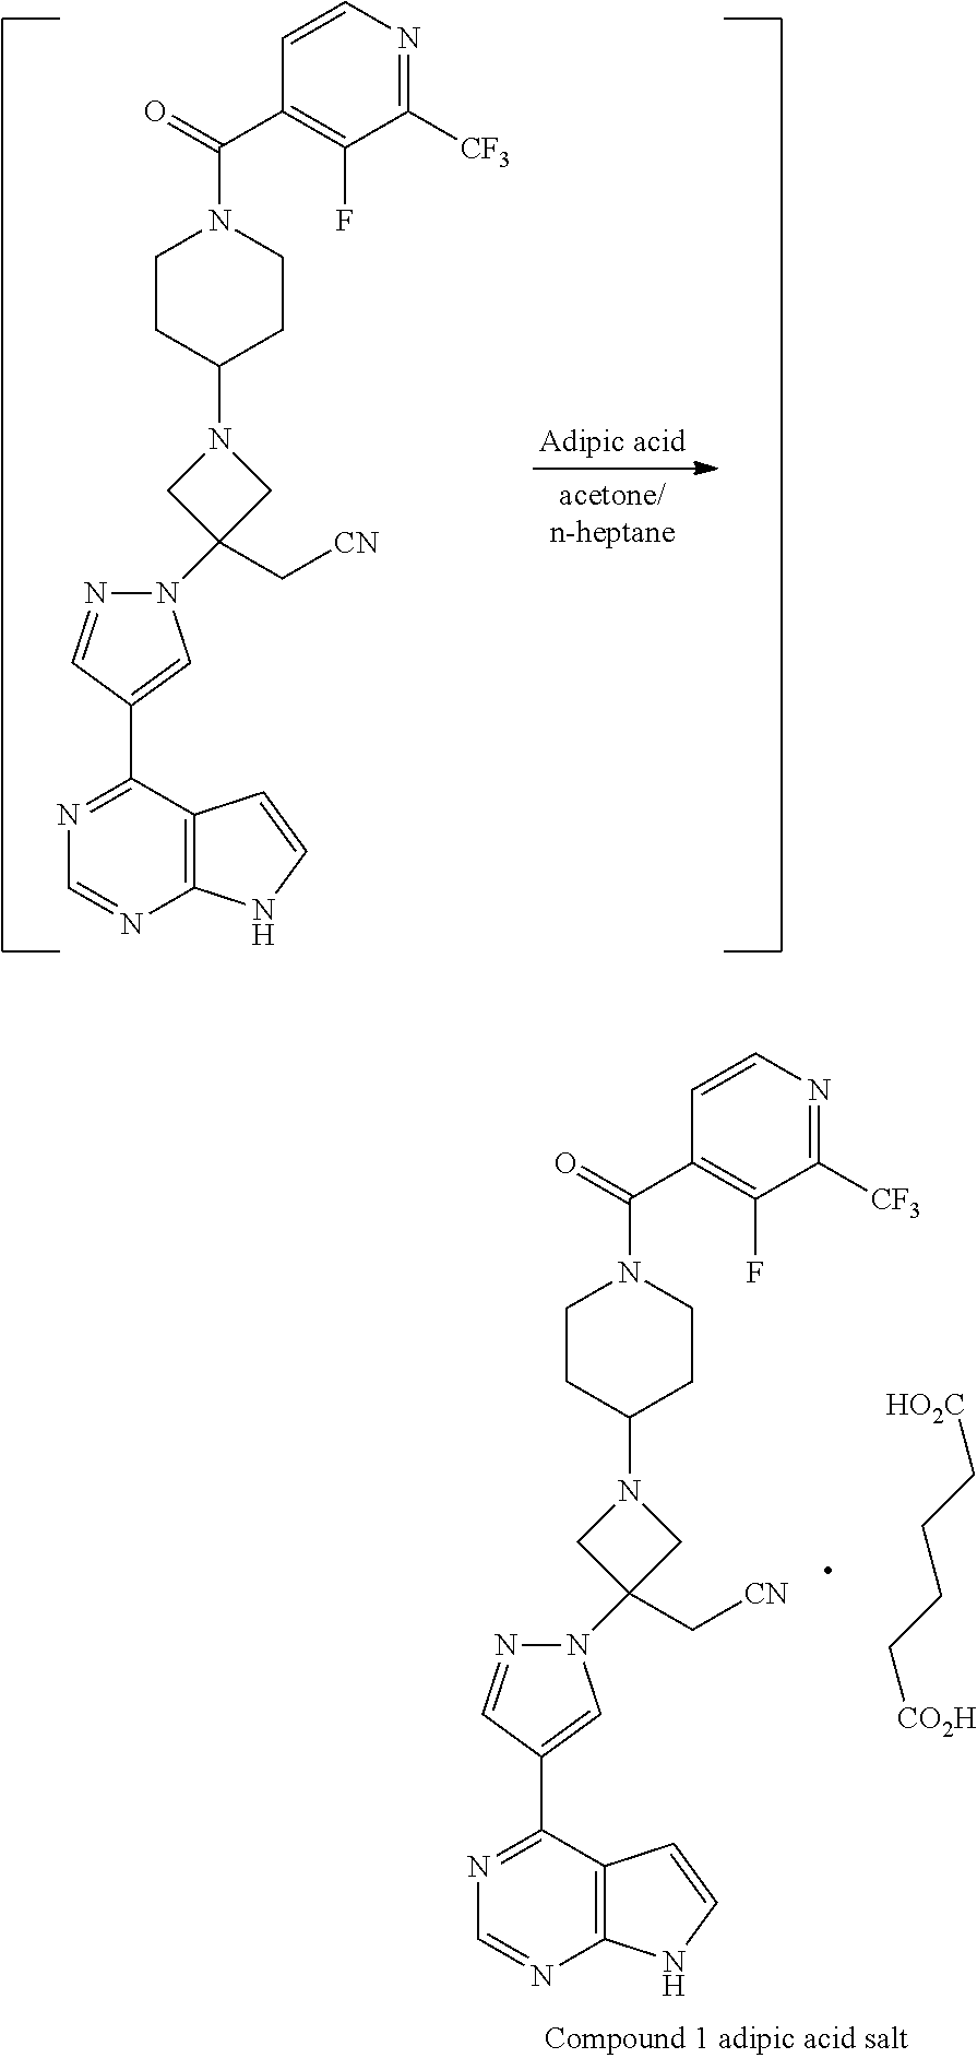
C1CC(N2CC(N3N=CC(C4=NC=NC5=C4C=CN5)=C3)(C[CN])C2)CCN1C(=O)C1=C(F)C([CF3])=NC=C1.[HO2C]CCCC[CO2H].C1CC(N2CC(N3N=CC(C4=NC=NC5=C4C=CN5)=C3)(C[CN])C2)CCN1C(=O)C1=C(F)C([CF3])=NC=C1
